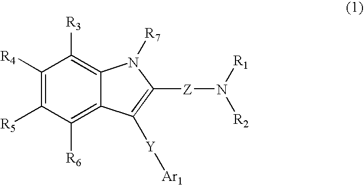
C1([R4])=C([R5])C([R6])=C2C(=C1[R3])N([R7])C([Z]N([R2])[R1])=C2[Y][Ar1]
